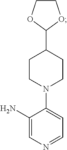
C1(C2CCN(C3=CC=NC=C3N)CC2)OCCO1
